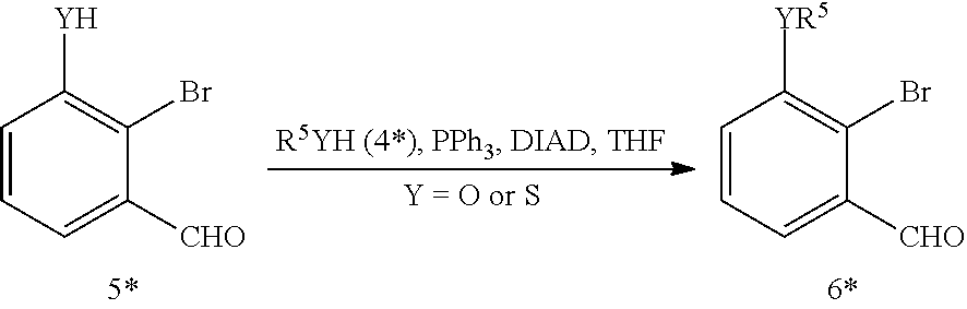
C1=CC=C([CHO])C(Br)=C1[Y].C1=CC=C([CHO])C(Br)=C1[YR5]
